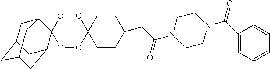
O1OC2(OOC13C1CC4CC(CC3C4)C1)CCC(CC(N1CCN(C(C3=CC=CC=C3)=O)CC1)=O)CC2
